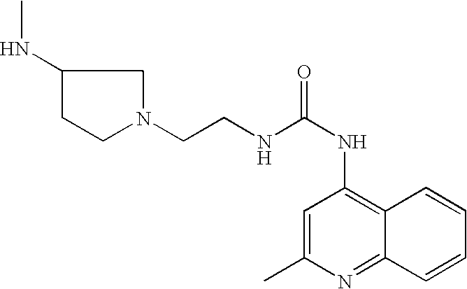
C1(C)=CC(NC(=O)NCCN2CC(NC)CC2)=C2C(=N1)C=CC=C2
